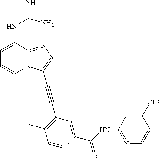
C1=C(NC(=N)N)C2=NC=C(C#CC3=C(C)C=CC(C(NC4=NC=CC([CF3])=C4)=O)=C3)N2C=C1
